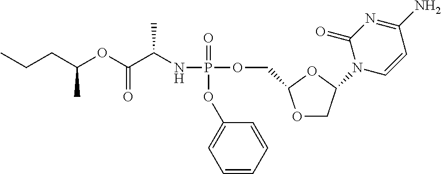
O1CC(N2C=CC(N)=NC2=O)OC1COP(NC(C(OC(C)CCC)=O)C)(=O)OC1=CC=CC=C1
